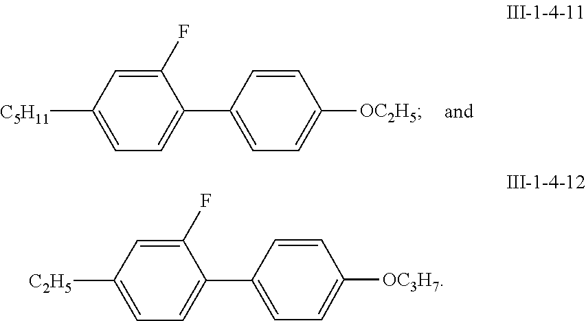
C1=CC([OC2H5])=CC=C1C1=CC=C([C5H11])C=C1F.C1=CC([OC3H7])=CC=C1C1=CC=C([C2H5])C=C1F
